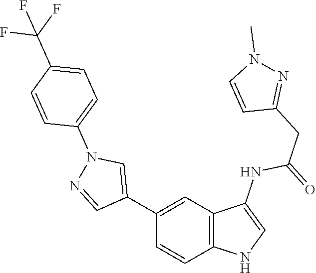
C1(C2=CN(C3=CC=C(C(F)(F)F)C=C3)N=C2)=CC2=C(C=C1)NC=C2NC(=O)CC1=NN(C)C=C1
